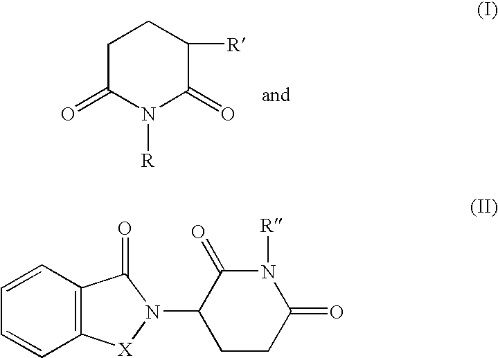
C1C(=O)N([R])C(=O)C([R])C1.C1=CC=CC2=C1C(=O)N(C1CCC(=O)N([R])C1=O)[X]2
